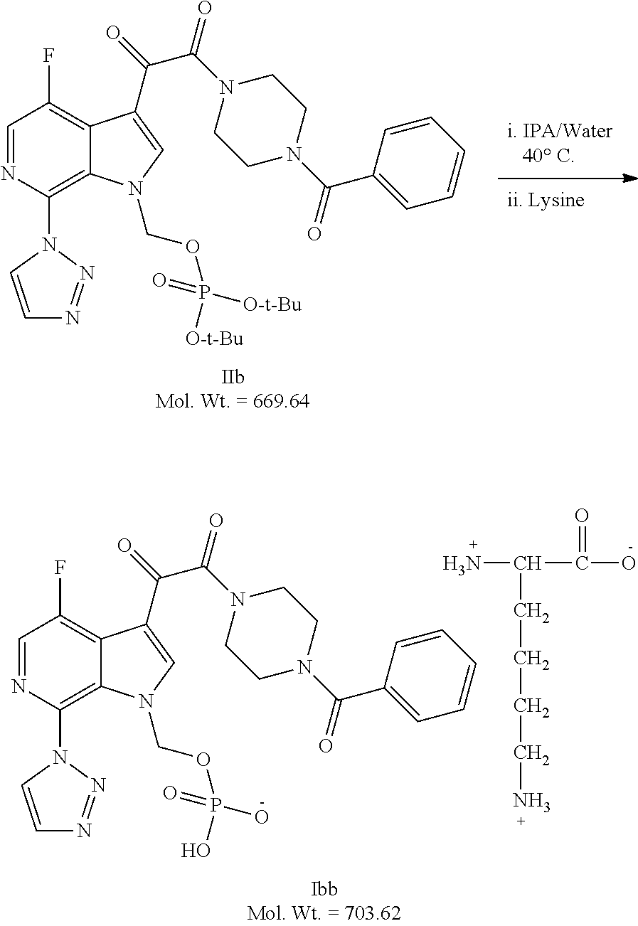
C1=NC(N2C=CN=N2)=C2C(=C1F)C(C(C(N1CCN(C(=O)C3=CC=CC=C3)CC1)=O)=O)=CN2COP(=O)([O-t-Bu])[O-t-Bu].C1=NC(N2C=CN=N2)=C2C(=C1F)C(C(C(N1CCN(C(=O)C3=CC=CC=C3)CC1)=O)=O)=CN2COP(=O)(O)O.NC(CCCCN)C(=O)O
